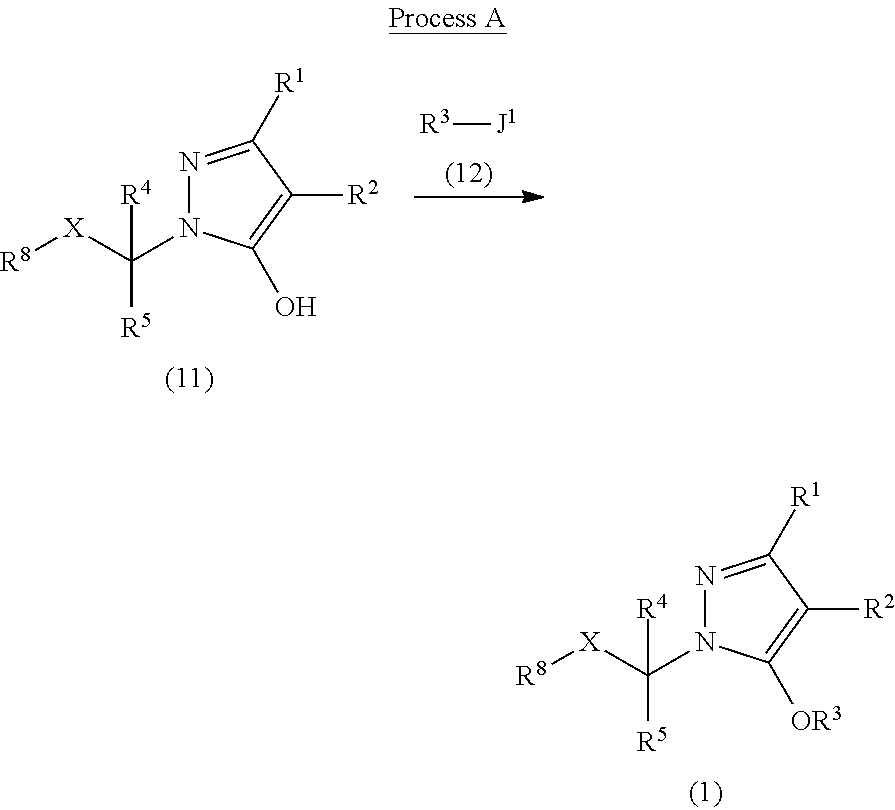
N1=C([R1])C([R2])=C([OR3])N1C([X][R8])([R5])[R4].N1=C([R1])C([R2])=C(O)N1C([X][R8])([R5])[R4].[R3][J1]
